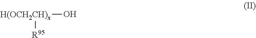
[H(OCH2CH)x]([R95])O
